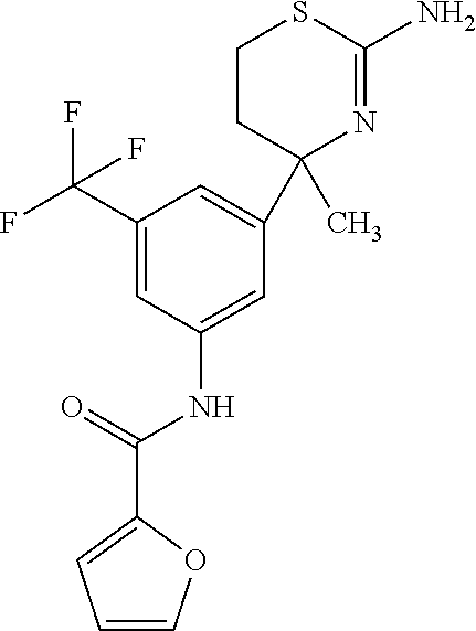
FC(C1=CC(NC(=O)C2=CC=CO2)=CC(C2(C)N=C(N)SCC2)=C1)(F)F
